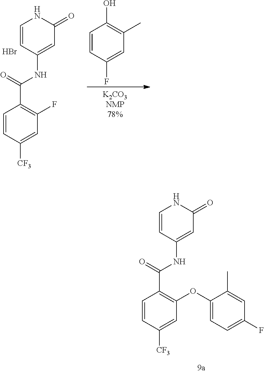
C1=CC([CF3])=CC(OC2=CC=C(F)C=C2C)=C1C(=O)NC1=CC(=O)NC=C1.C1=CC([CF3])=CC(F)=C1C(=O)NC1=CC(=O)NC=C1.Br.C1=CC(F)=CC(C)=C1O
